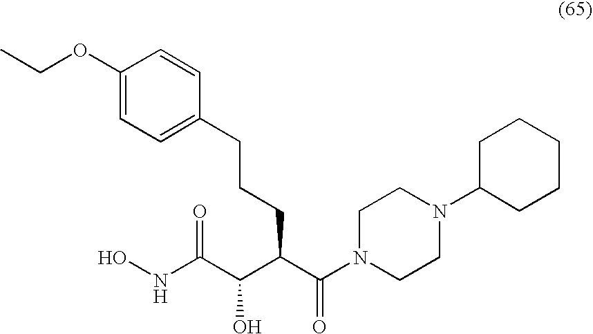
ONC(C(C(C(N1CCN(C2CCCCC2)CC1)=O)CCCC1=CC=C(OCC)C=C1)O)=O
